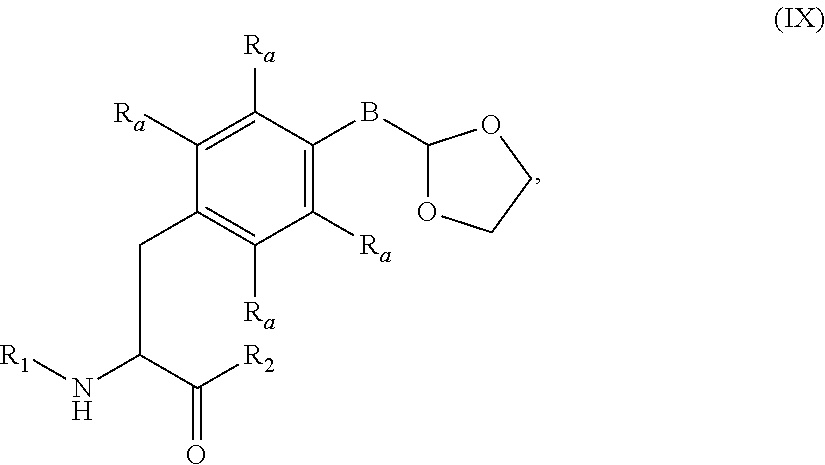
C1([Ra])=C([Ra])C(BC2OCCO2)=C([Ra])C([Ra])=C1CC(C([R2])=O)N[R1]
